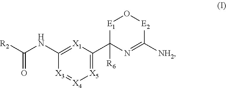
[X5]1=C(C2([R6])N=C([NH2])[E2]O[E1]2)[X1]=C(NC([R2])=O)[X3]=[X4]1
